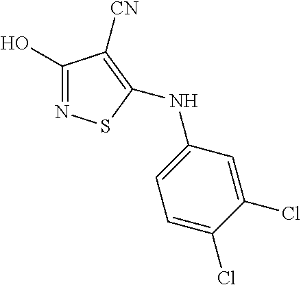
C1(O)=NSC(NC2=CC=C(Cl)C(Cl)=C2)=C1[CN]
